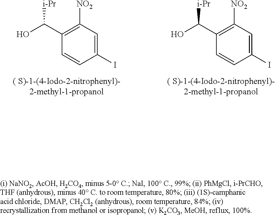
C1(C(O)[i-Pr])=C([NO2])C=C(I)C=C1.C1(C(O)[i-Pr])=C([NO2])C=C(I)C=C1
